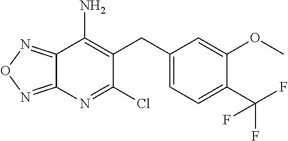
C1(CC2=C(N)C3=NON=C3N=C2Cl)=CC=C(C(F)(F)F)C(OC)=C1
